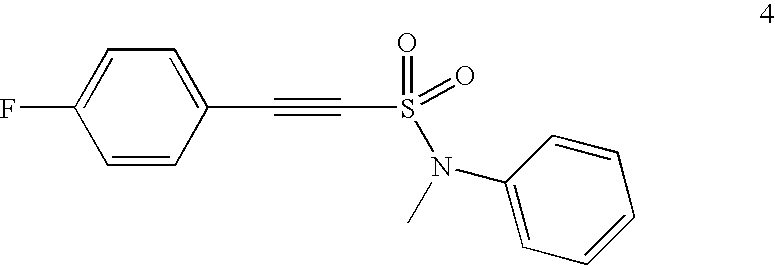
C1=CC(C#CS(N(C)C2=CC=CC=C2)(=O)=O)=CC=C1F
